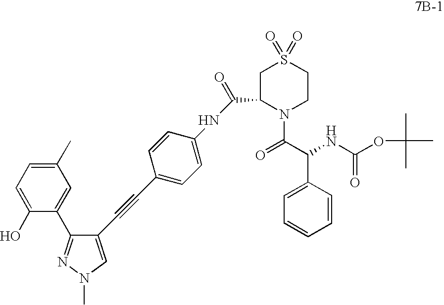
C1=C(O)C(C2=NN(C)C=C2C#CC2=CC=C(NC(=O)C3CS(=O)(=O)CCN3C(=O)C(C3=CC=CC=C3)NC(OC(C)(C)C)=O)C=C2)=CC(C)=C1
